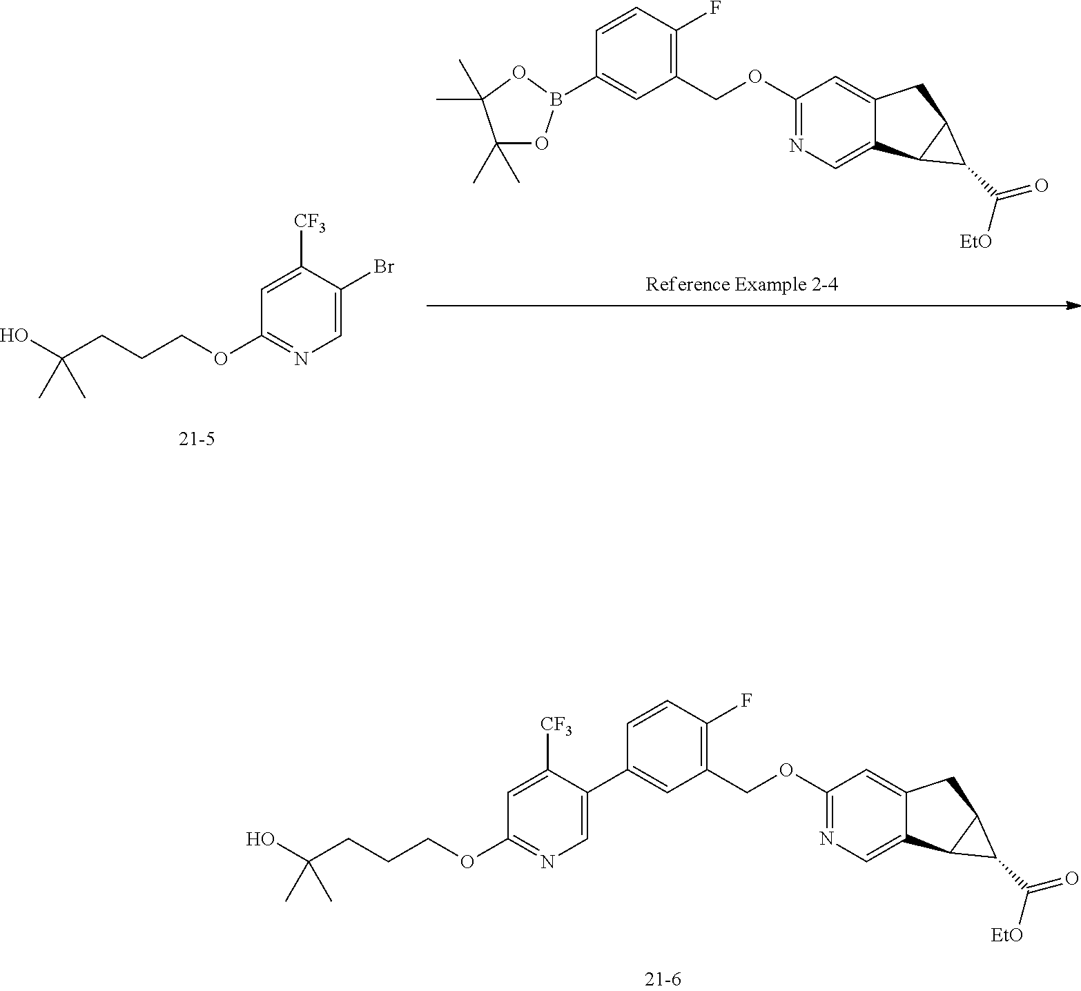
OC(CCCOC1=NC=C(Br)C([CF3])=C1)(C)C.C1(C)(C)OB(C2=CC(COC3=NC=C4C(=C3)CC3C4C3C([EtO])=O)=C(F)C=C2)OC1(C)C.OC(CCCOC1=NC=C(C2=CC(COC3=NC=C4C(=C3)CC3C4C3C([EtO])=O)=C(F)C=C2)C([CF3])=C1)(C)C
